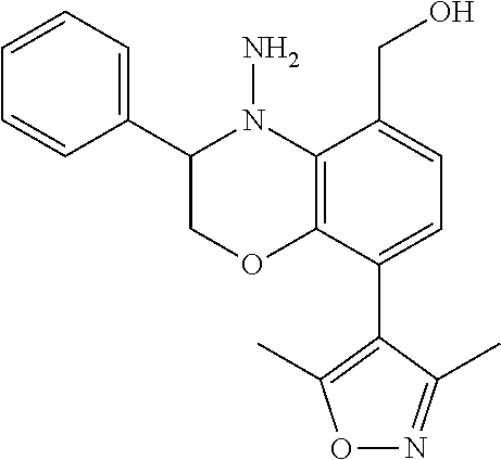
C12=C(C(C3=C(C)ON=C3C)=CC=C1CO)OCC(C1=CC=CC=C1)N2N
